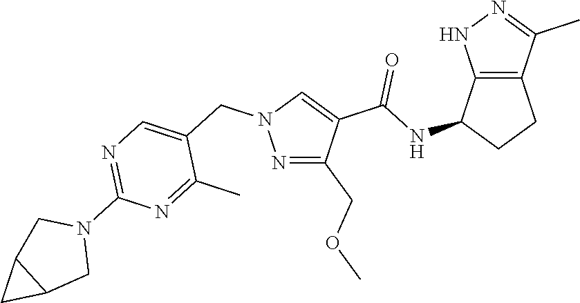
N1=C(COC)C(C(NC2CCC3=C2NN=C3C)=O)=CN1CC1=CN=C(N2CC3C(C2)C3)N=C1C
